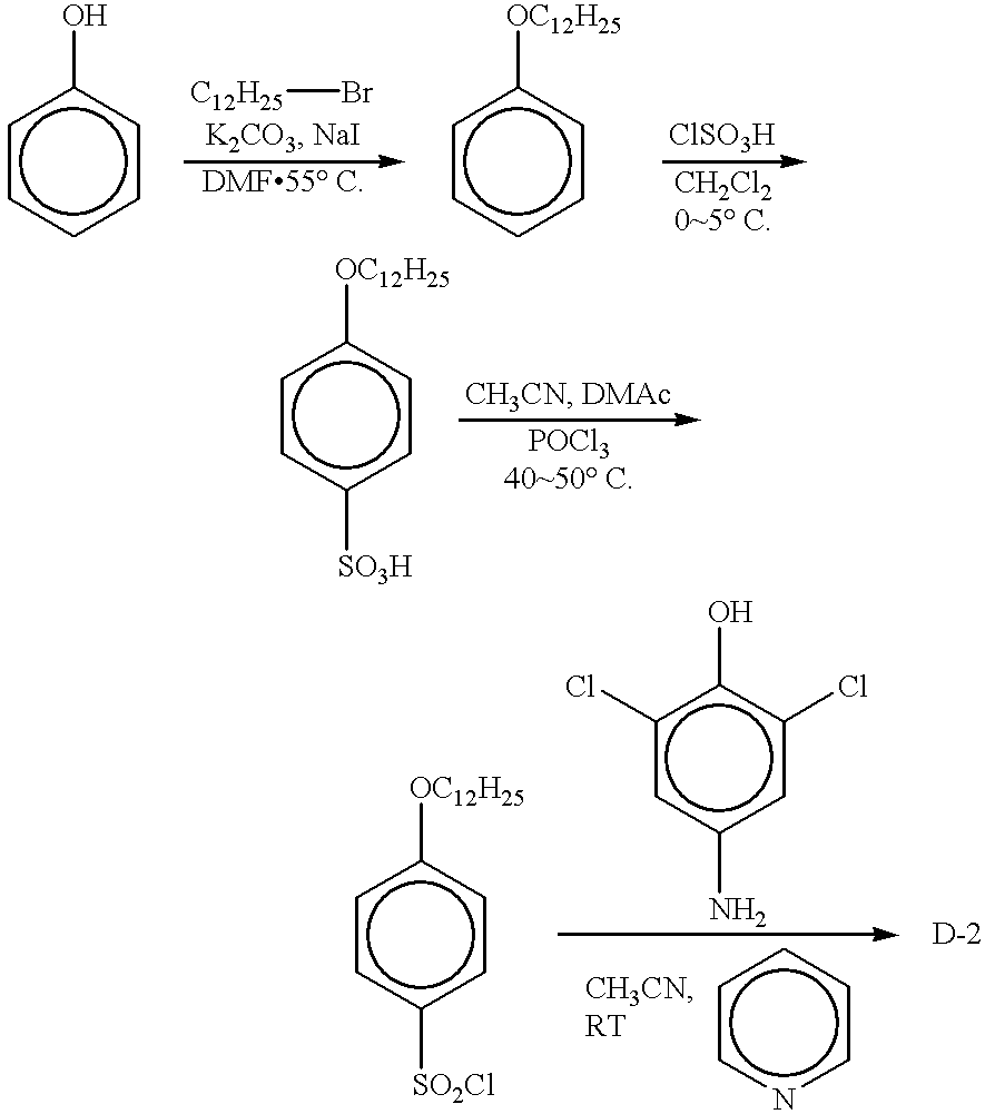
c1ccccc1O.[C12H25]Br.c1ccccc1[OC12H25].c1cc([SO2Cl])ccc1[OC12H25].c1(Cl)cc(N)cc(Cl)c1O.c1cnccc1.c1cc([SO3H])ccc1[OC12H25]
